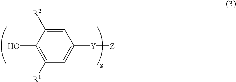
C1(O)=C([R1])C=C([Y][Z])C=C1[R2]
